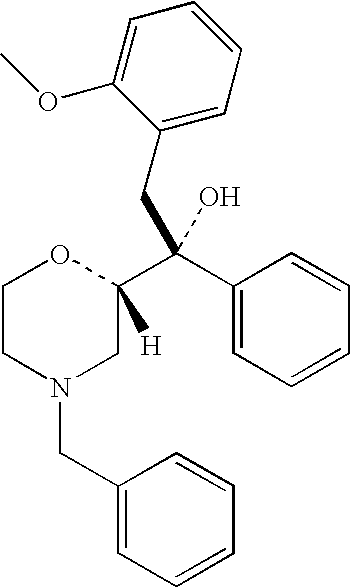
C1CN(CC2=CC=CC=C2)CC(C(C2=CC=CC=C2)(O)CC2=CC=CC=C2OC)([H])O1
